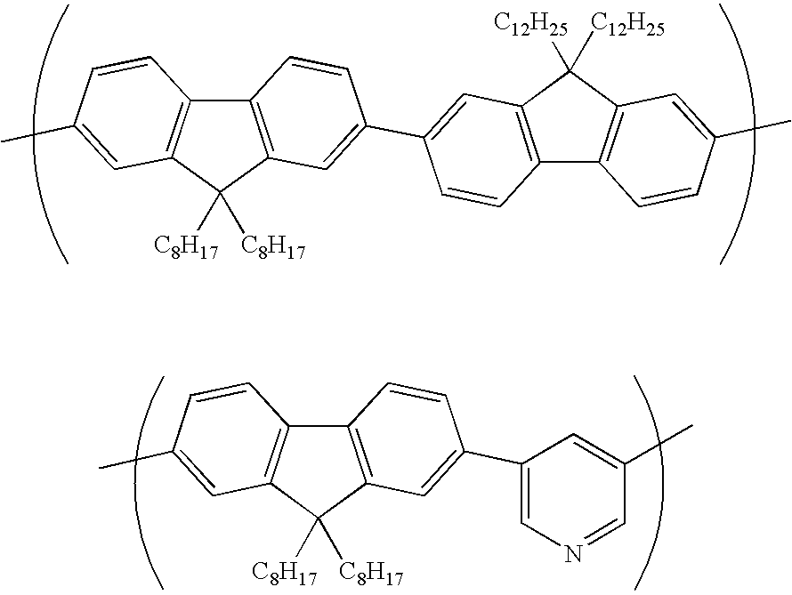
C12=C(C=C(C3=CC4=C(C=C3)C3=C(C=C(C)C=C3)C4([C12H25])[C12H25])C=C1)C([C8H17])([C8H17])C1=C2C=CC(C)=C1.C12=C(C=C(C3=CN=CC(C)=C3)C=C1)C([C8H17])([C8H17])C1=C2C=CC(C)=C1
